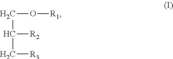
C(O[R1])C([R2])C[R3]
